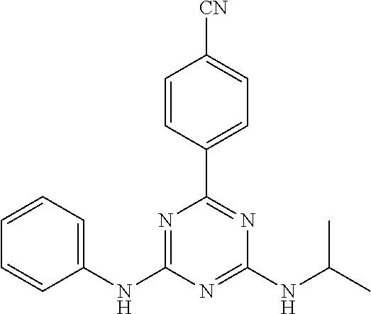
C1(NC2=NC(C3=CC=C([CN])C=C3)=NC(NC(C)C)=N2)=CC=CC=C1
